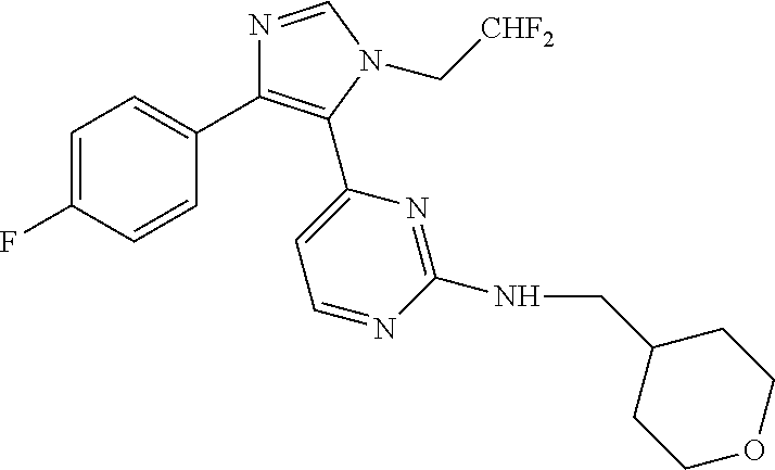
C1=C(F)C=CC(C2=C(C3=CC=NC(NCC4CCOCC4)=N3)N(C[CHF2])C=N2)=C1
